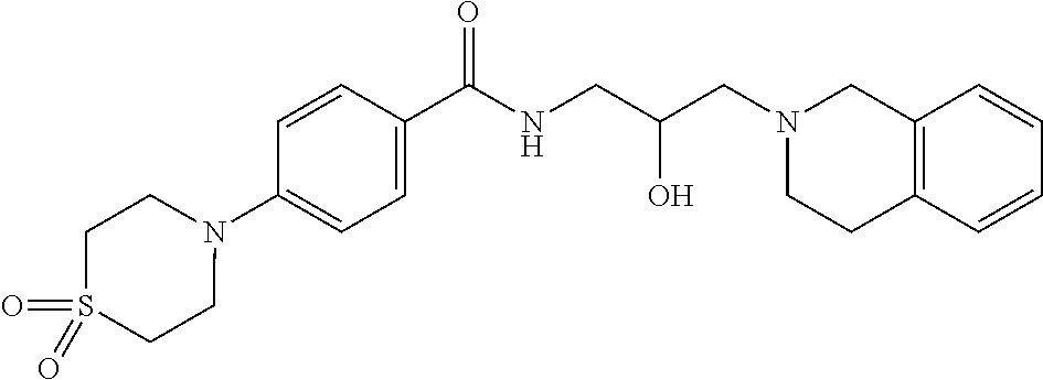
C1=C(C(NCC(CN2CC3=C(CC2)C=CC=C3)O)=O)C=CC(N2CCS(=O)(=O)CC2)=C1
